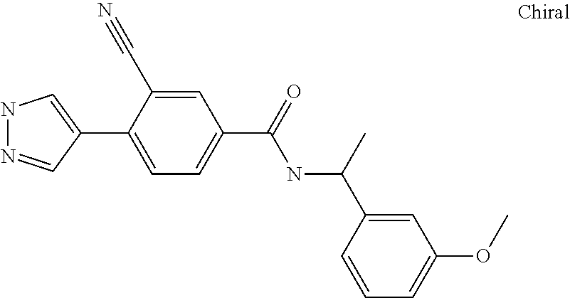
N1N=CC(C2=CC=C(C(NC(C3=CC(OC)=CC=C3)C)=O)C=C2C#N)=C1
